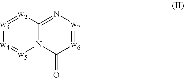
[w3]1=[w2]C2=N[w7]=[w6]C(=O)N2[w5]=[w4]1
